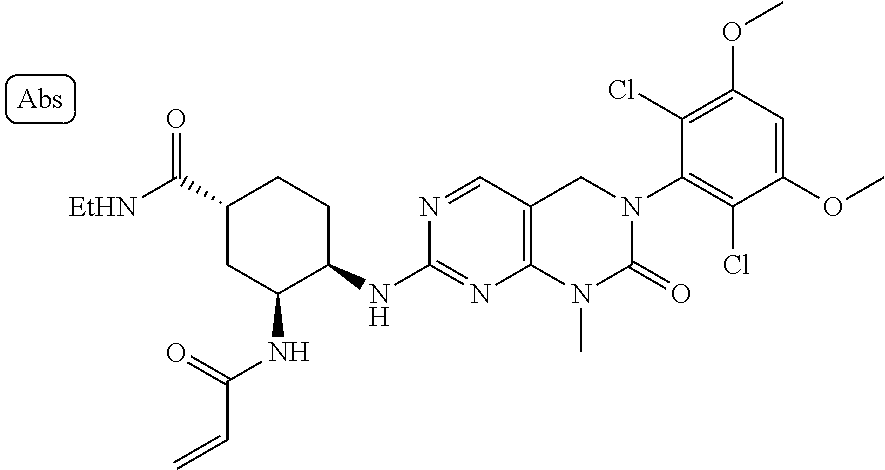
C1(NC2C(NC(=O)C=C)CC(C([EtHN])=O)CC2)=NC2=C(C=N1)CN(C1=C(Cl)C(OC)=CC(OC)=C1Cl)C(=O)N2C
